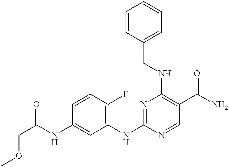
C1=CC(F)=C(NC2=NC(NCC3=CC=CC=C3)=C(C(=O)N)C=N2)C=C1NC(=O)COC
